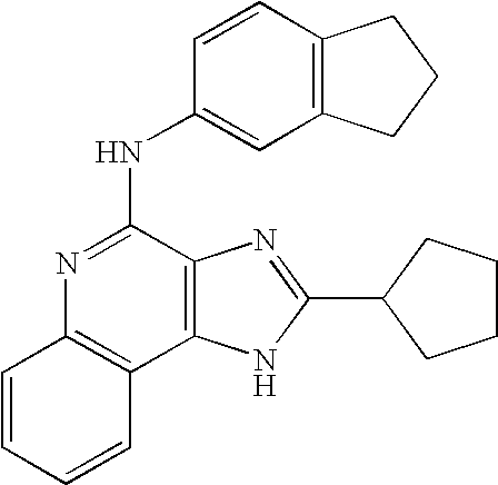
C1=CC=CC2=C1N=C(NC1=CC3=C(C=C1)CCC3)C1=C2NC(C2CCCC2)=N1
